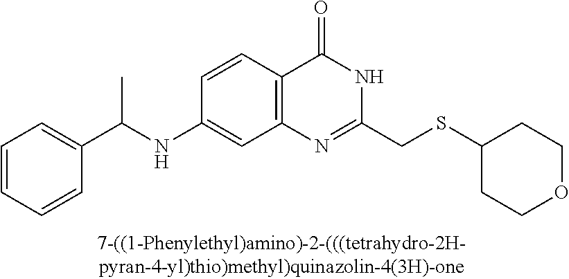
C1(NC(C2=CC=CC=C2)C)=CC2=C(C=C1)C(=O)NC(CSC1CCOCC1)=N2
